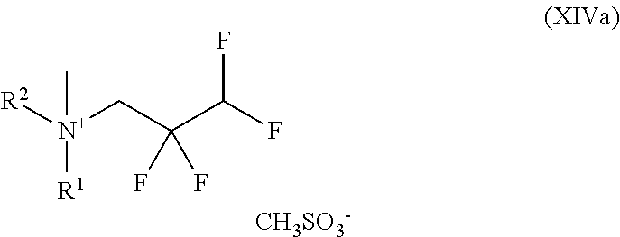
[R2][N+](CC(C(F)F)(F)F)([R1])C.[CH3SO3-]
